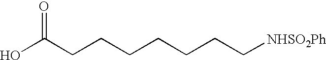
C(CCCCCC[NHSO2Ph])C(O)=O
